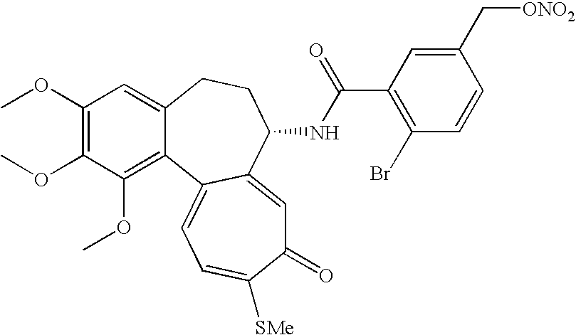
C1(OC)=C(OC)C(OC)=C2C(=C1)CCC(NC(C1=C(Br)C=CC(C[ONO2])=C1)=O)C1=CC(=O)C([SMe])=CC=C21
